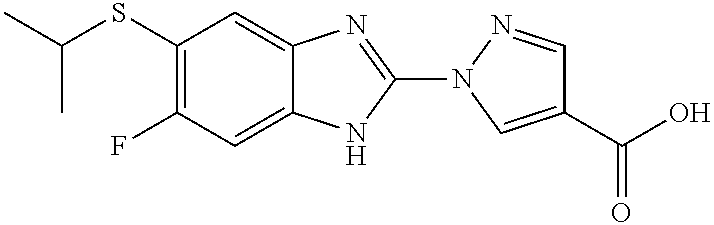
S(C1=C(F)C=C2C(=C1)N=C(N1C=C(C(=O)O)C=N1)N2)C(C)C
